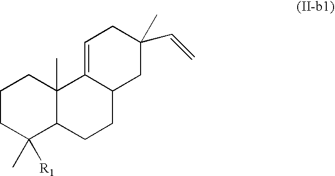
C1CC(C)([R1])C2C(C)(C1)C1=CCC(C)(C=C)CC1CC2
